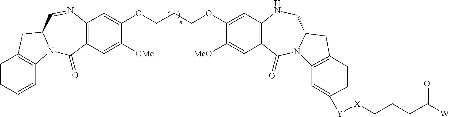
C1=CC=CC2=C1CC1N2C(=O)C2=C(N=C1)C=C(OCCCOC1=CC3=C(C=C1[MeO])C(=O)N1C(CN3)CC3=C1C=C([Y][X]CCCC([W])=O)C=C3)C([OMe])=C2
